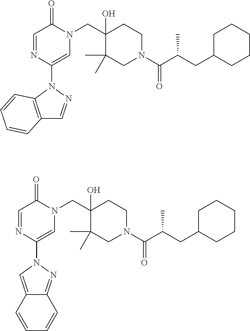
C(C1(O)C(C)(C)CN(C(C(CC2CCCCC2)C)=O)CC1)N1C(=O)C=NC(N2C3=C(C=N2)C=CC=C3)=C1.C(C1(O)C(C)(C)CN(C(C(CC2CCCCC2)C)=O)CC1)N1C(=O)C=NC(N2C=C3C(=N2)C=CC=C3)=C1
